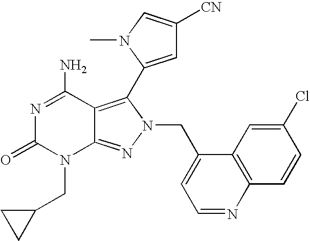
N1=C(N)C2=C(C3=CC([CN])=CN3C)N(CC3=CC=NC4=C3C=C(Cl)C=C4)N=C2N(CC2CC2)C1=O
